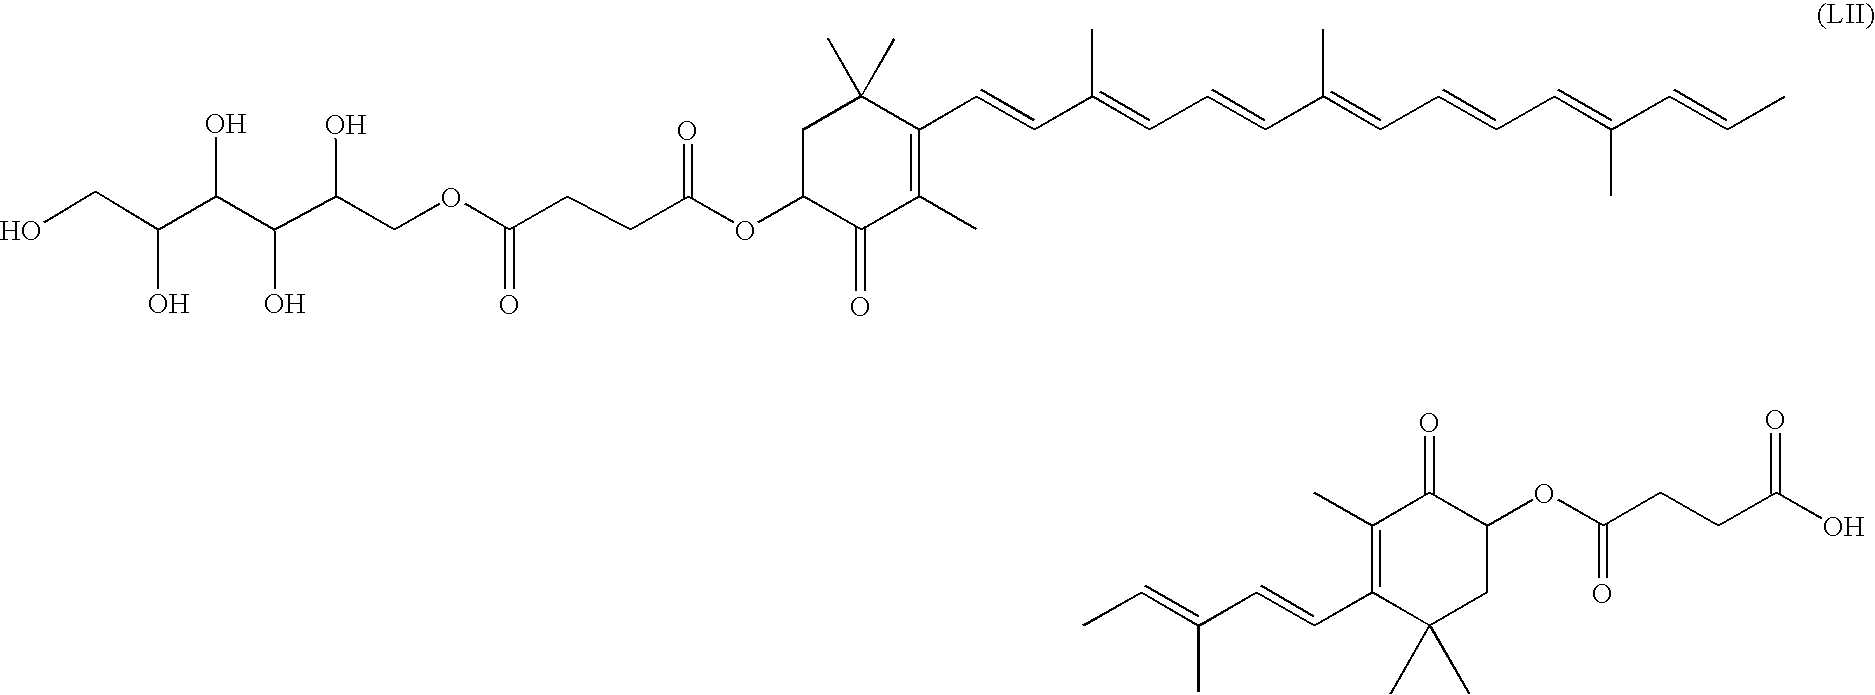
C1C(OC(CCC(=O)OCC(C(C(C(CO)O)O)O)O)=O)C(=O)C(C)=C(C=CC(=CC=CC(C)=CC=CC=C(C=CC)C)C)C1(C)C.CC=C(C=CC1=C(C)C(=O)C(OC(=O)CCC(O)=O)CC1(C)C)C
